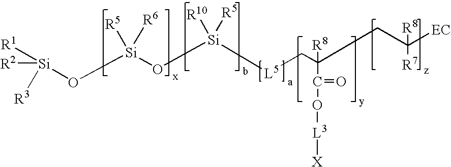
[Si](O[Si](O[Si]([L5]CC(CC([EC])([R8])[R7])([R8])C(=O)O[L3][X])([R10])[R5])([R5])[R6])([R2])([R1])[R3]
